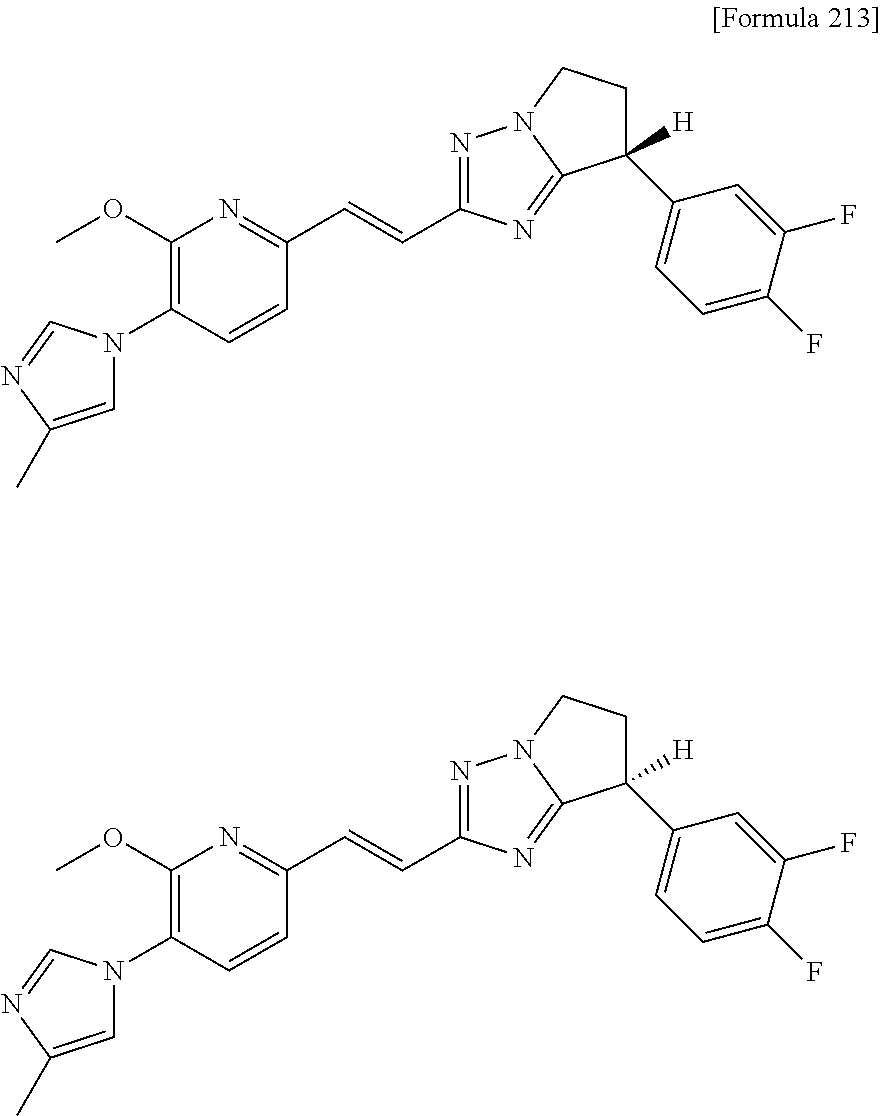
C1=C(C)N=CN1C1=C(OC)N=C(C=CC2=NN3CCC([H])(C4=CC=C(F)C(F)=C4)C3=N2)C=C1.C1=C(C)N=CN1C1=C(OC)N=C(C=CC2=NN3CCC([H])(C4=CC=C(F)C(F)=C4)C3=N2)C=C1
